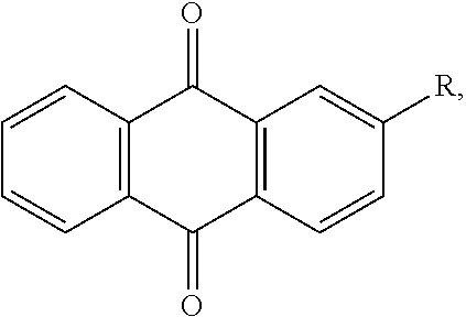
C1=CC=CC2=C1C(=O)C1=C(C2=O)C=CC([R])=C1
